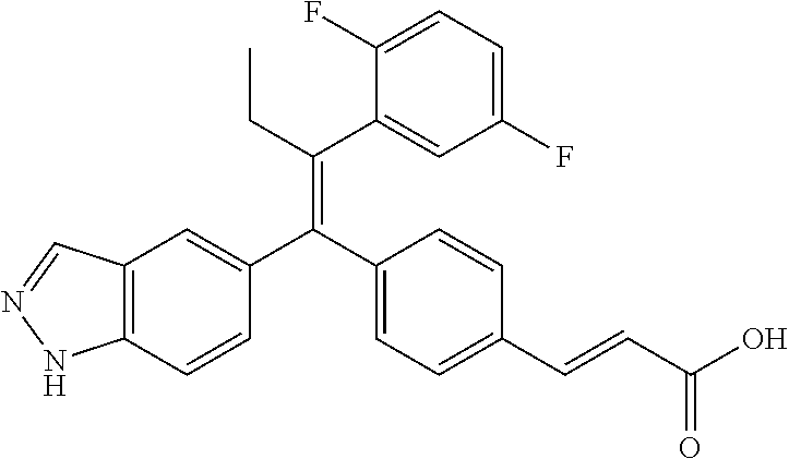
C12=C(C=CC(C(C3=CC=C(C=CC(O)=O)C=C3)=C(CC)C3=CC(F)=CC=C3F)=C1)NN=C2
